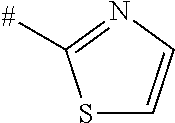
S1C=CN=C1[#]
